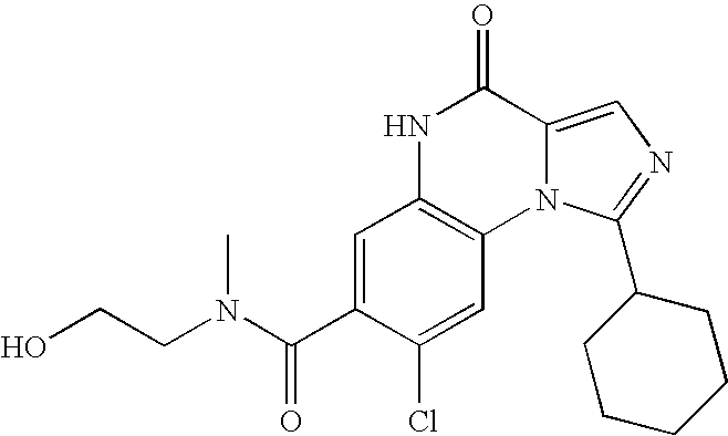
C1=C(C(N(CCO)C)=O)C(Cl)=CC2=C1NC(=O)C1=CN=C(C3CCCCC3)N21
